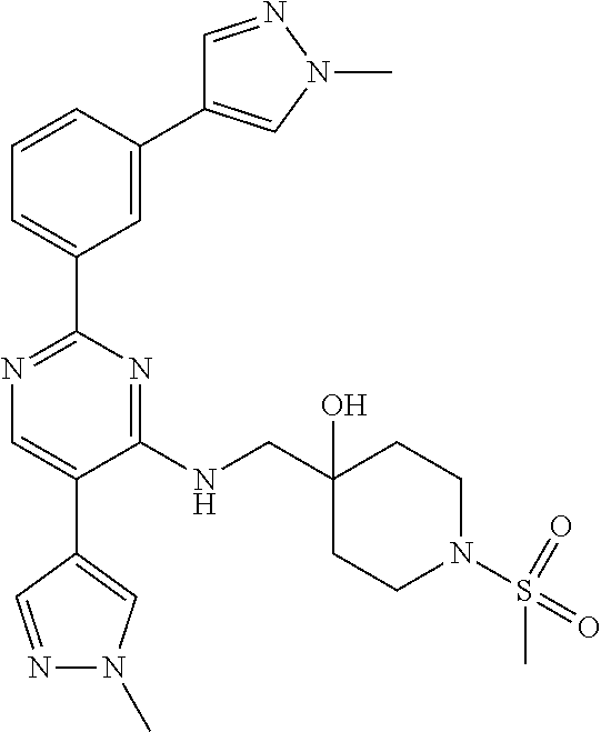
C1=NN(C)C=C1C1=CC(C2=NC=C(C3=CN(C)N=C3)C(NCC3(O)CCN(S(C)(=O)=O)CC3)=N2)=CC=C1
